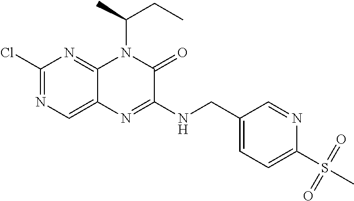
C1(Cl)=NC=C2C(=N1)N(C(C)CC)C(=O)C(NCC1=CC=C(S(=O)(=O)C)N=C1)=N2
